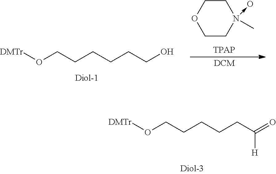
O(CCCCCC(=O)[H])[DMTr].O(CCCCCCO)[DMTr].O1CCN(C)(->O)CC1
